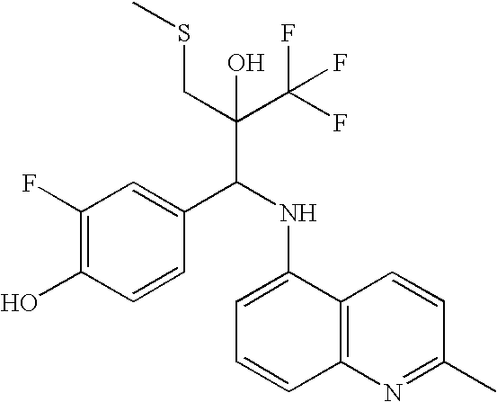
C1(F)=C(O)C=CC(C(NC2=CC=CC3=C2C=CC(C)=N3)C(C(F)(F)F)(CSC)O)=C1
